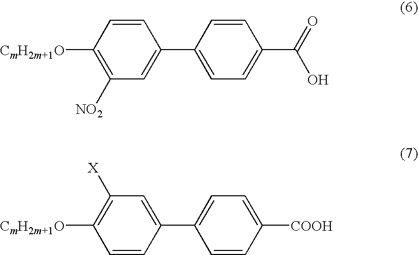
[CmH2m+1O]C1=C([NO2])C=C(C2=CC=C(C(=O)O)C=C2)C=C1.[CmH2m+1O]C1=C([X])C=C(C2=CC=C([COOH])C=C2)C=C1
